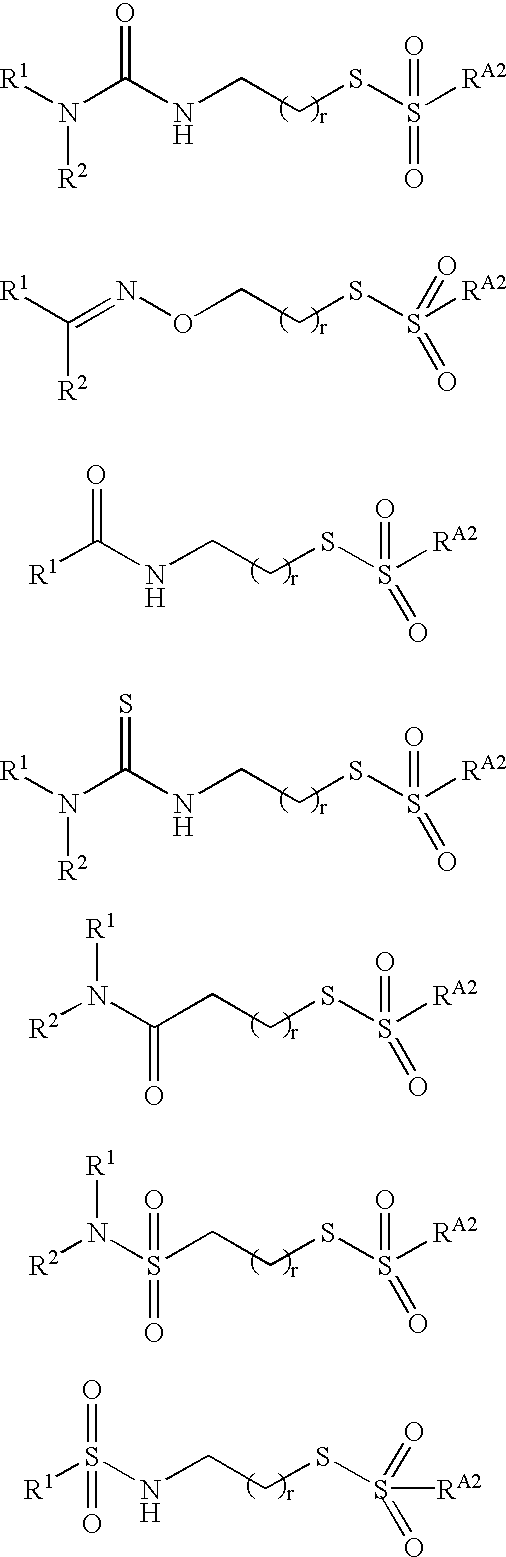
N(C(NCCSS([RA2])(=O)=O)=O)([R1])[R2].C(=NOCCSS([RA2])(=O)=O)([R1])[R2].N(C(NCCSS([RA2])(=O)=O)=S)([R1])[R2].[R2]N(C(CCSS([RA2])(=O)=O)=O)[R1].[R2]N(S(CCSS([RA2])(=O)=O)(=O)=O)[R1].[R1]S(NCCSS([RA2])(=O)=O)(=O)=O.[R1]C(NCCSS([RA2])(=O)=O)=O
